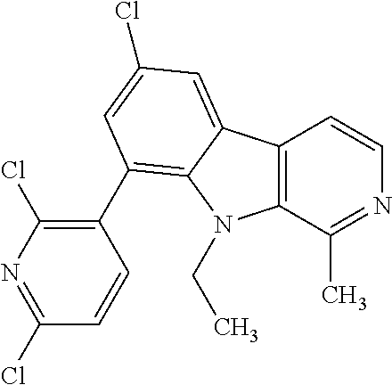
C12=C(C(C)=NC=C1)N(CC)C1=C(C3=C(Cl)N=C(Cl)C=C3)C=C(Cl)C=C21
